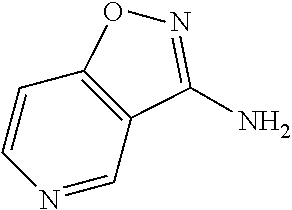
N1=CC2=C(C=C1)ON=C2N
